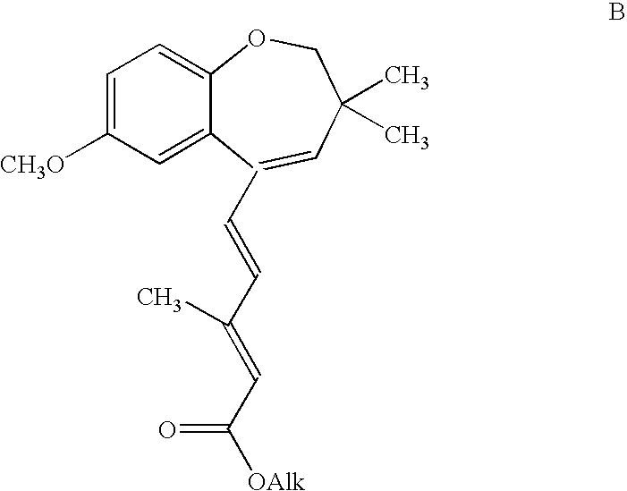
C1=C([CH3O])C=C2C(=C1)OCC(C)(C)C=C2C=CC(=CC([OAlk])=O)C
